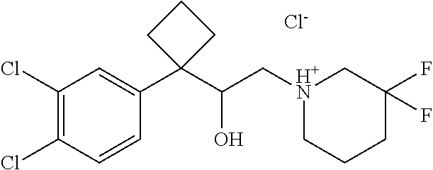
C1(Cl)=C(Cl)C=CC(C2(C(C[H+N]3CCCC(F)(F)C3)O)CCC2)=C1.[Cl-]
